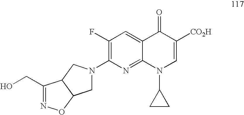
C1N(C2=C(F)C=C3C(=N2)N(C2CC2)C=C([CO2H])C3=O)CC2C1ON=C2CO
